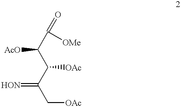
C(C(C(C(C[OAc])=[HON])[OAc])[AcO])(=O)[OMe]
